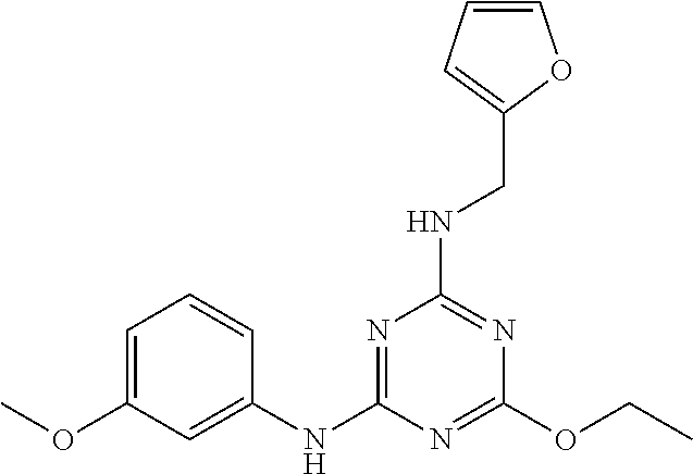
C1=C(OC)C=C(NC2=NC(NCC3=CC=CO3)=NC(OCC)=N2)C=C1
